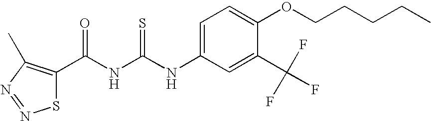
N(C(NC(=O)C1=C(C)N=NS1)=S)C1=CC=C(OCCCCC)C(C(F)(F)F)=C1
